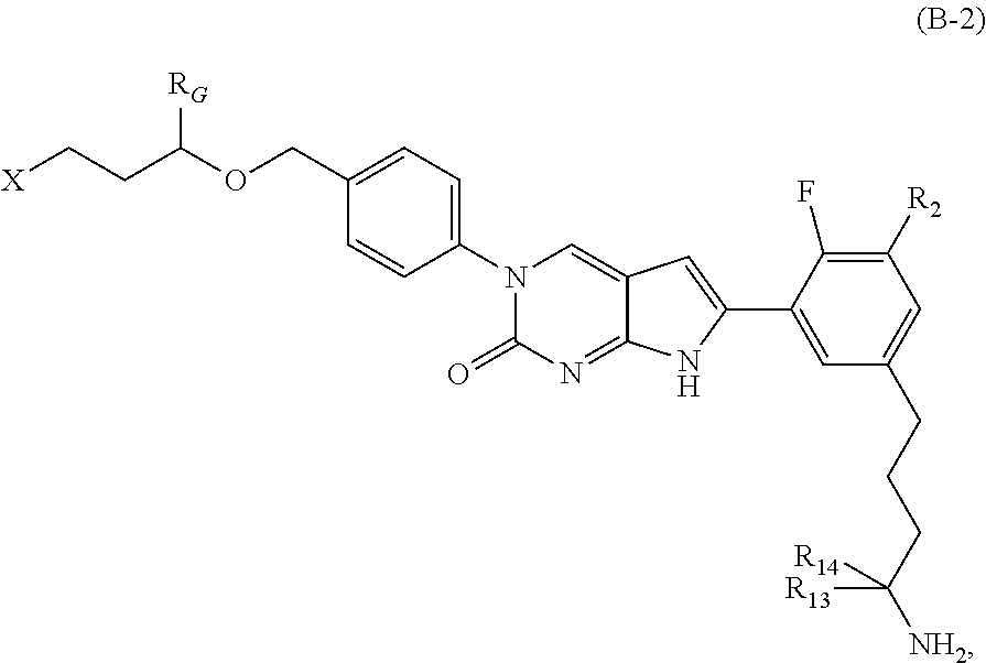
C1=C(COC(CC[X])[RG])C=CC(N2C(=O)N=C3C(=C2)C=C(C2=CC(CCCC([NH2])([R13])[R14])=CC([R2])=C2F)N3)=C1
